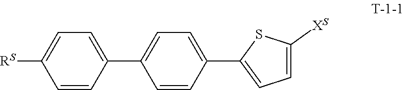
C1(C2=CC=C(C3=CC=C([XS])S3)C=C2)=CC=C([RS])C=C1
